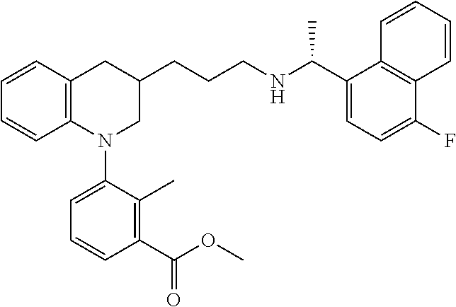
C1=CC2=C(C=C1)N(C1=CC=CC(C(OC)=O)=C1C)CC(CCCNC(C1=CC=C(F)C3=C1C=CC=C3)C)C2
